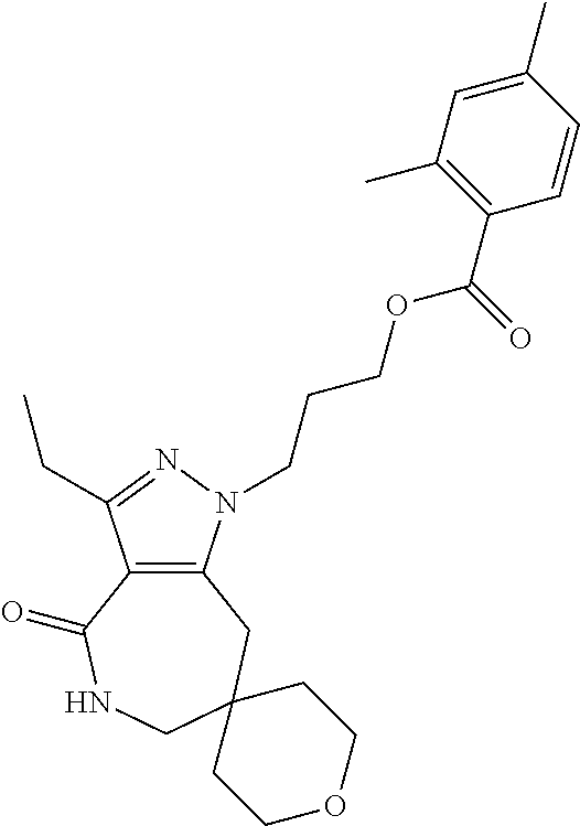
C12=C(N(CCCOC(C3=C(C)C=C(C)C=C3)=O)N=C1CC)CC1(CNC2=O)CCOCC1
